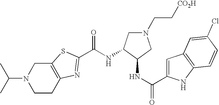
C(N1CCC2=C(C1)SC(C(NC1C(NC(=O)C3=CC4=C(N3)C=CC(Cl)=C4)CN(CC[CO2H])C1)=O)=N2)(C)C
